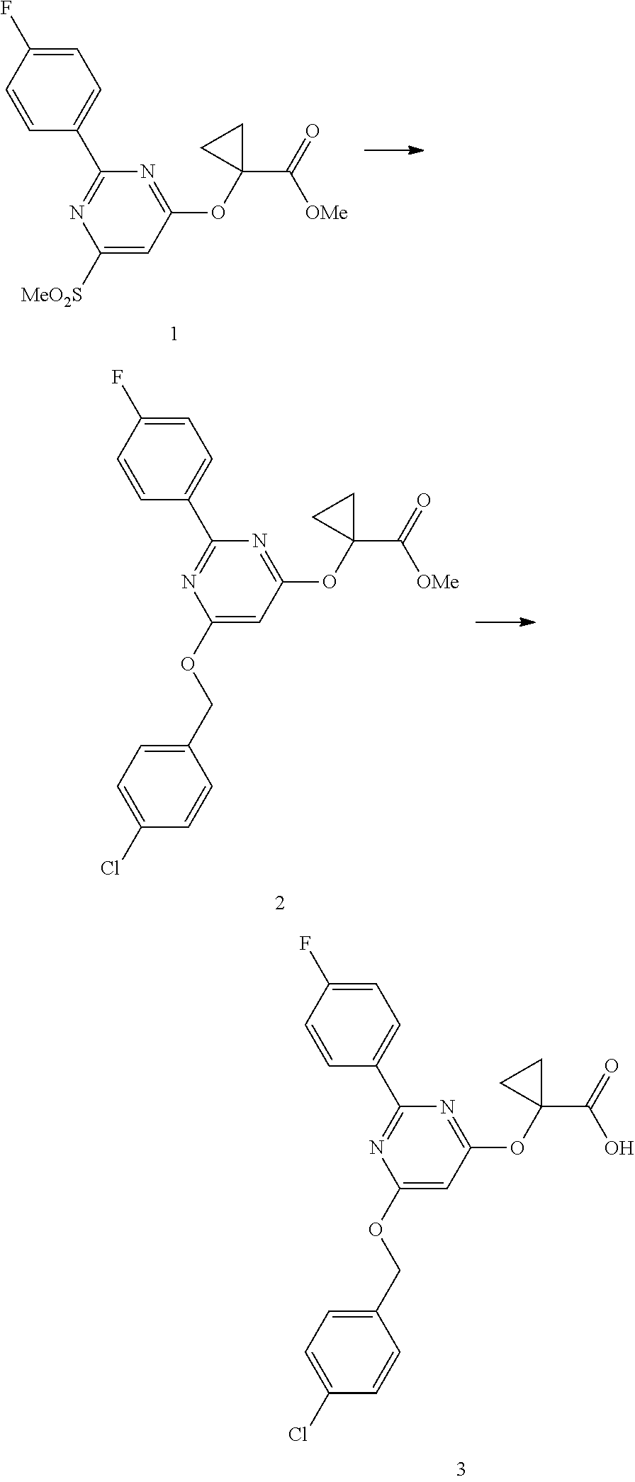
C1([MeO2S])=CC(OC2(C(=O)[OMe])CC2)=NC(C2=CC=C(F)C=C2)=N1.C1(OCC2=CC=C(Cl)C=C2)=CC(OC2(C(=O)[OMe])CC2)=NC(C2=CC=C(F)C=C2)=N1.C1(OCC2=CC=C(Cl)C=C2)=CC(OC2(C(=O)O)CC2)=NC(C2=CC=C(F)C=C2)=N1
